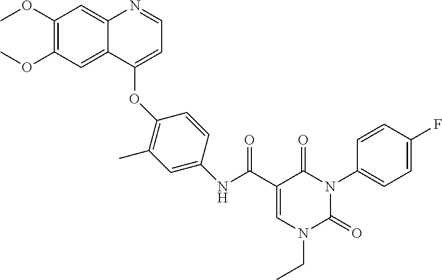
C1(OC)=C(OC)C=C2C(=C1)N=CC=C2OC1=C(C)C=C(NC(C2=CN(CC)C(=O)N(C3=CC=C(F)C=C3)C2=O)=O)C=C1
